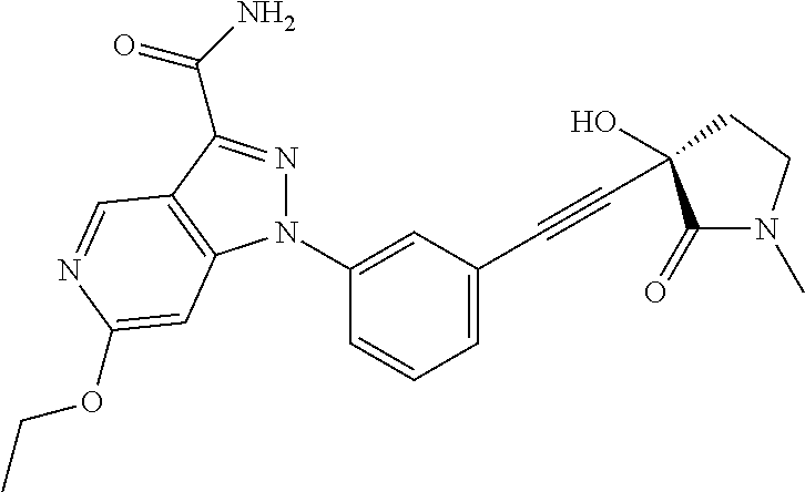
N1(C2=CC(C#CC3(O)C(=O)N(C)CC3)=CC=C2)N=C(C(N)=O)C2=C1C=C(OCC)N=C2
